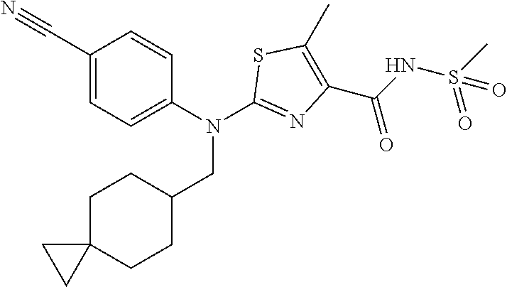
C1(C#N)=CC=C(N(C2=NC(C(=O)NS(C)(=O)=O)=C(C)S2)CC2CCC3(CC2)CC3)C=C1
